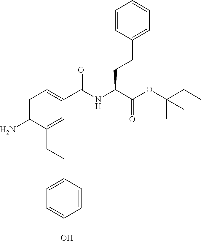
C1=C(N)C(CCC2=CC=C(O)C=C2)=CC(C(NC(C(OC(CC)(C)C)=O)CCC2=CC=CC=C2)=O)=C1
